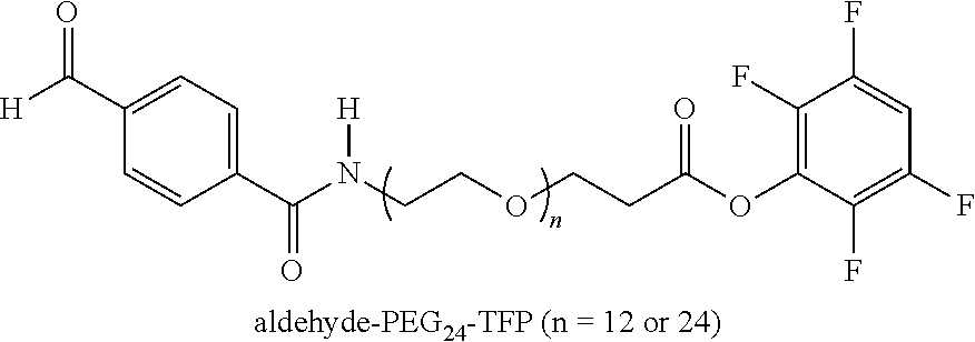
[H]C(C1=CC=C(C(N(CCOCCC(OC2=C(F)C(F)=CC(F)=C2F)=O)[H])=O)C=C1)=O
